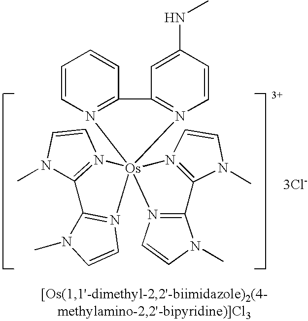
N1(C)C2=N(C=C1)[Os]13(N4=C2N(C)C=C4)(N2=C(N(C)C=C2)C2=N1C=CN2C)N1=C(C=CC=C1)C1=N3C=CC(NC)=C1.[3Cl-]
